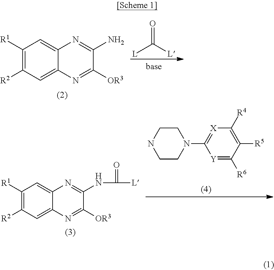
C1([R1])=C([R2])C=C2C(=C1)N=C(N)C([OR3])=N2.[L]C([L])=O.C1([R1])=C([R2])C=C2C(=C1)N=C(NC([L])=O)C([OR3])=N2.C1CNCCN1C1=[X]C([R4])=C([R5])C([R6])=[Y]1
